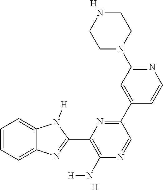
C1=CC=C2C(=C1)N([H])C(C1=C(N[H])N=CC(C3=CC(N4CCNCC4)=NC=C3)=N1)=N2.[H].[H]
